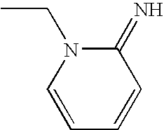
C1=CC=CC(=N)N1CC
